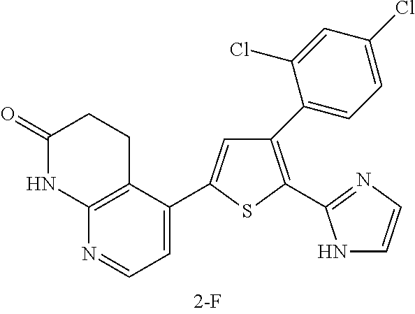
C1=C(C2=CC=NC3=C2CCC(=O)N3)SC(C2=NC=CN2)=C1C1=CC=C(Cl)C=C1Cl
